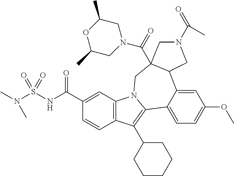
C12=C(C(C3CCCCC3)=C3C4=CC=C(OC)C=C4C4CN(C(=O)C)CC4(C(=O)N4CC(C)OC(C)C4)CN13)C=CC(C(NS(N(C)C)(=O)=O)=O)=C2
